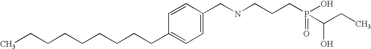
C(CCCCCCC1=CC=C(CNCCCP(=O)(O)C(CC)O)C=C1)CC
